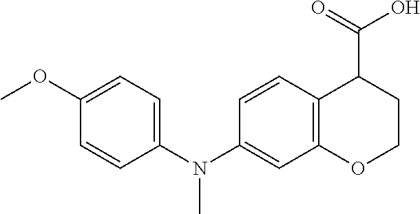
C1(N(C2=CC3=C(C=C2)C(C(=O)O)CCO3)C)=CC=C(OC)C=C1
